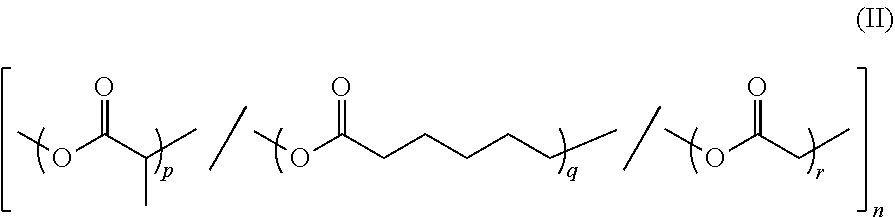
O=C(C(C)C)OC.O=C(CCCCCC)OC.O=C(CC)OC
